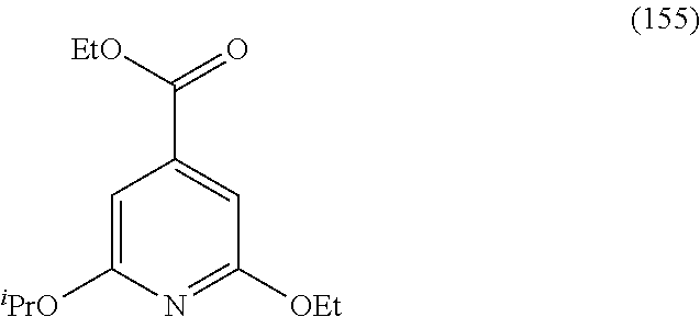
C1=C([iPrO])N=C([OEt])C=C1C(=O)[EtO]
